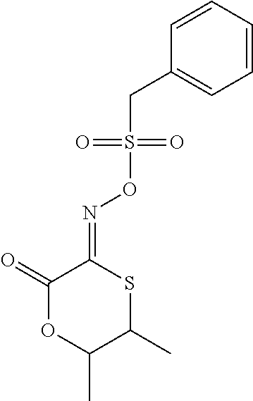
C1(=O)OC(C)C(C)SC1=NOS(CC1=CC=CC=C1)(=O)=O
